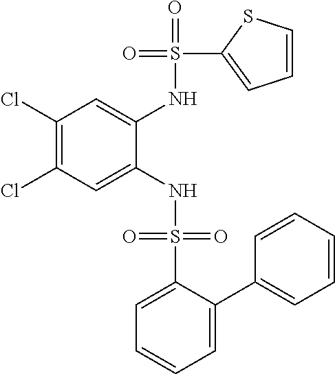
C1(Cl)=C(Cl)C=C(NS(=O)(=O)C2=CC=CC=C2C2=CC=CC=C2)C(NS(=O)(C2=CC=CS2)=O)=C1
